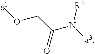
[a1]OCC(N([R4])[a3])=O
